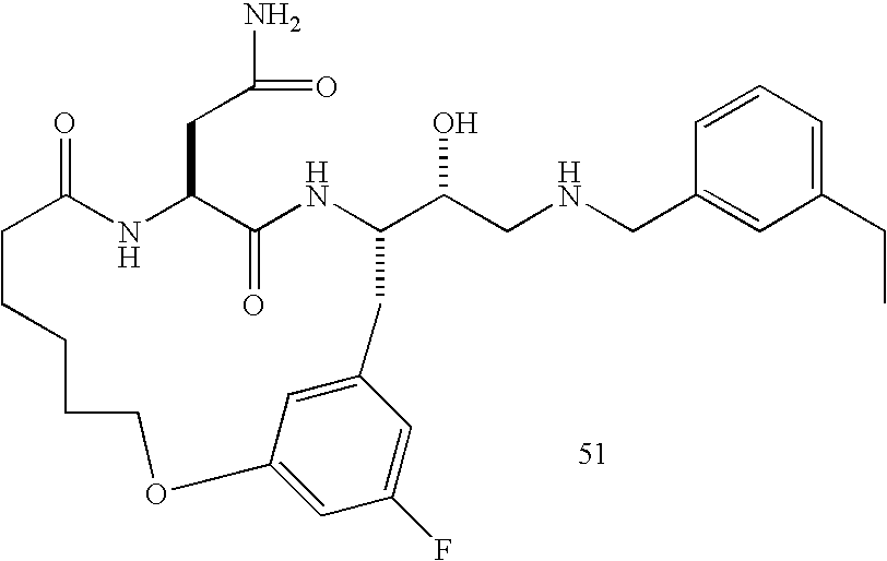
C1=CC=C(CC)C=C1CNCC(O)C1NC(=O)C(CC(N)=O)NC(=O)CCCCCOC2=CC(F)=CC(=C2)C1
